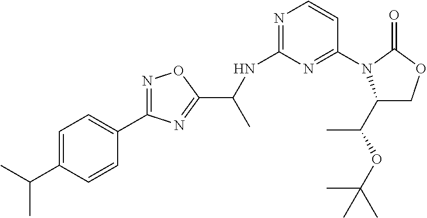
C1=C(C(C)C)C=CC(C2=NOC(C(NC3=NC=CC(N4C(C(OC(C)(C)C)C)COC4=O)=N3)C)=N2)=C1
